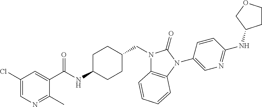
C1(Cl)=CN=C(C)C(C(NC2CCC(CN3C4=C(N(C5=CN=C(NC6CCOC6)C=C5)C3=O)C=CC=C4)CC2)=O)=C1
